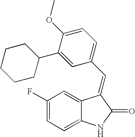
C1(F)=CC=C2C(=C1)C(=CC1=CC=C(OC)C(C3CCCCC3)=C1)C(=O)N2
